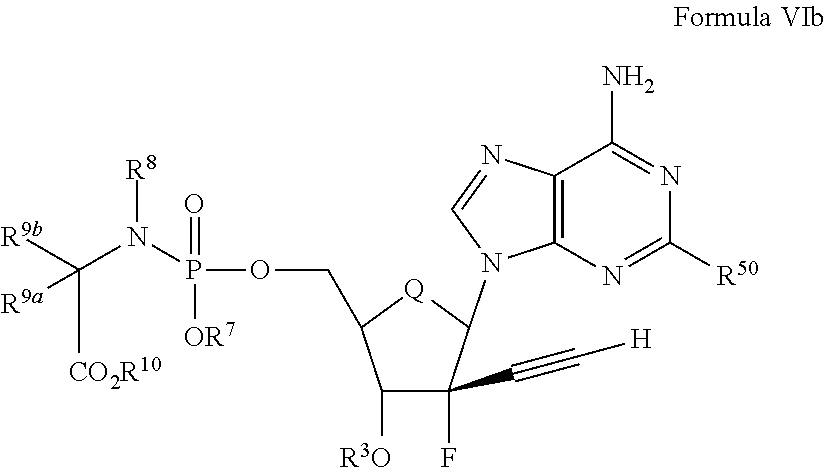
C12=C(N=C([R50])N=C1N)N(C1C(F)(C#C[H])C([R3O])C(COP(=O)([OR7])N(C([R9b])([CO2R10])[R9a])[R8])[Q]1)C=N2
